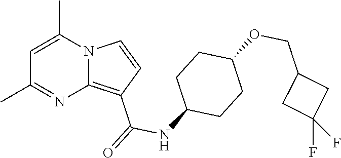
C1=C(C)N2C(=C(C(=O)NC3CCC(OCC4CC(F)(F)C4)CC3)C=C2)N=C1C
